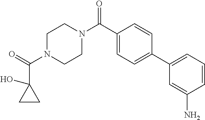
C1(C(N2CCN(C(=O)C3(O)CC3)CC2)=O)=CC=C(C2=CC=CC(N)=C2)C=C1
